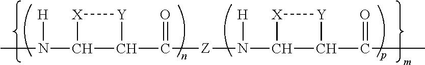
CN([H])C1C(C(=O)[Z]N([H])C2C(C(=O)C)[Y][X]2)[Y][X]1
